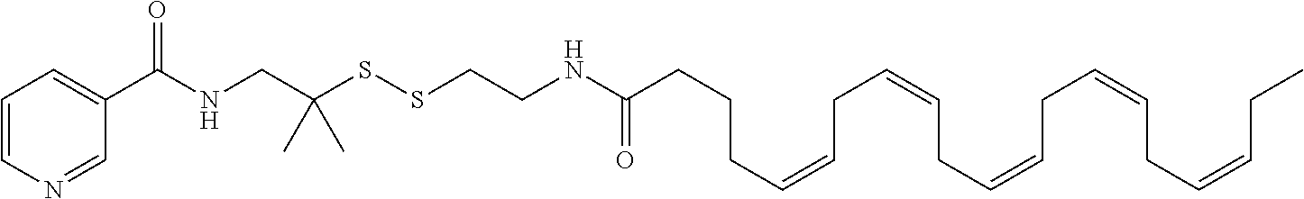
C1=CN=CC(C(NCC(SSCCNC(CCCC=CCC=CCC=CCC=CCC=CCC)=O)(C)C)=O)=C1
